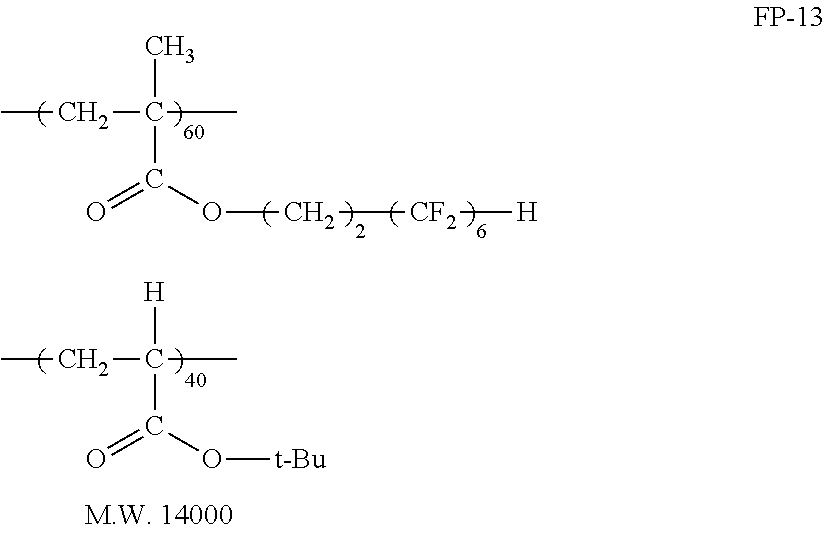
CCC(C)(C)C(OC[CF2][H])=O.CCC(C)([H])C(O[t-Bu])=O
